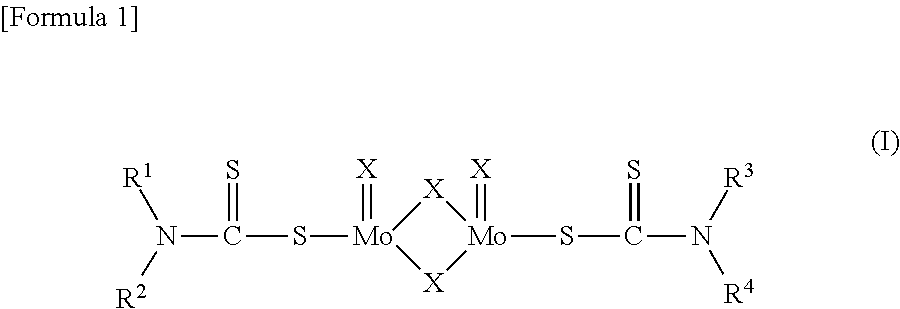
[R1]N([R2])C(=S)S[Mo]1(=[X])[X][Mo](=[X])(SC(=S)N([R3])[R4])[X]1
